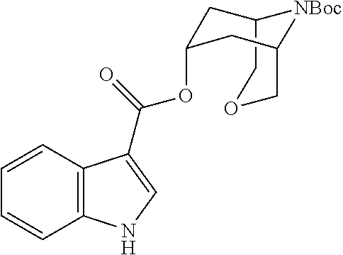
C12COCC(CC(OC(C3=CNC4=C3C=CC=C4)=O)C1)[NBoc]2
